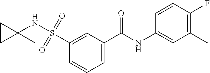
C1=C(C(NC2=CC(C)=C(F)C=C2)=O)C=C(S(=O)(=O)NC2(C)CC2)C=C1
